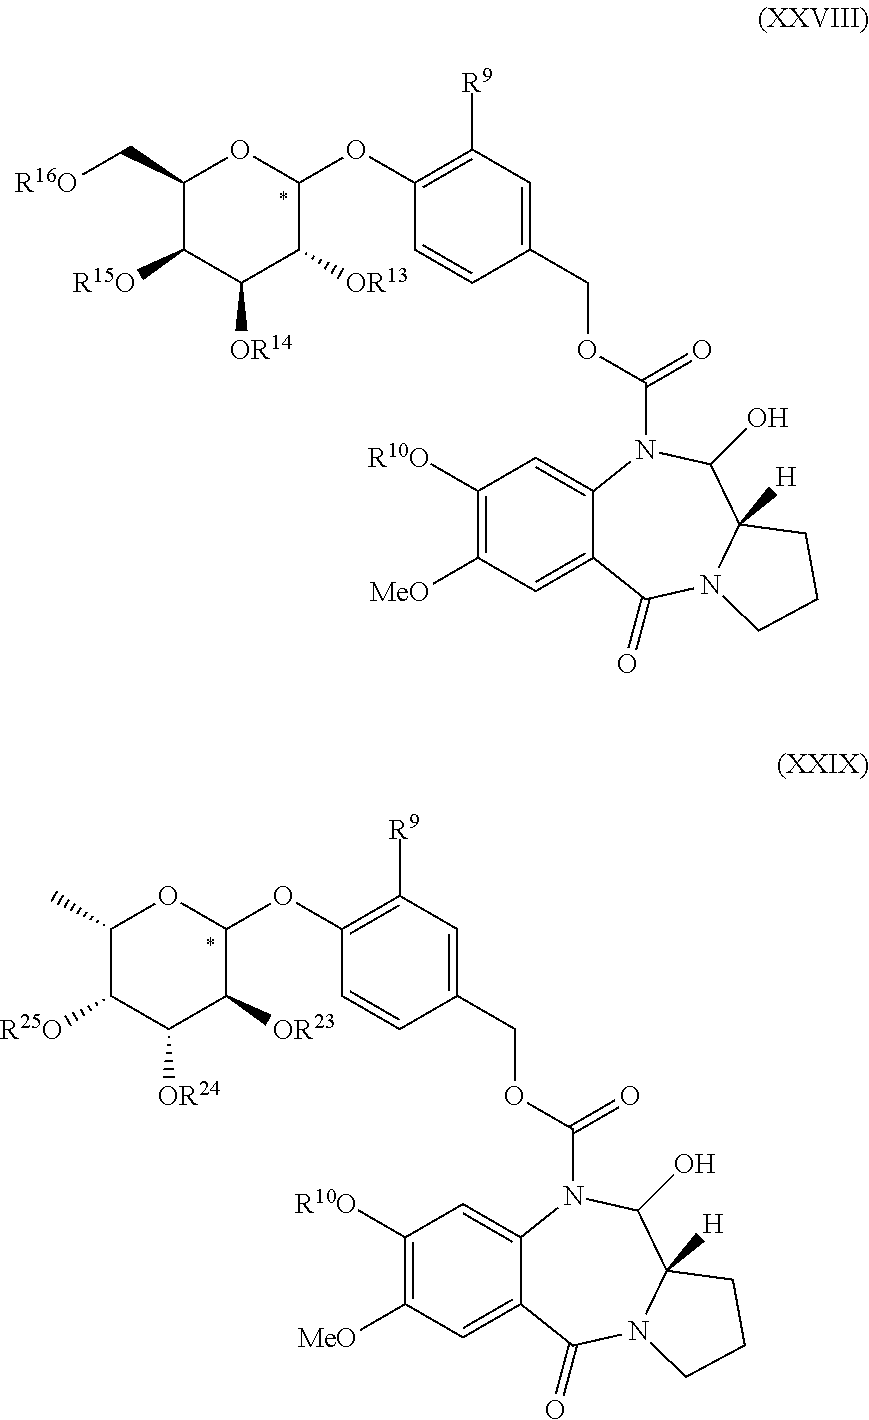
C1(C[R16O])C([R15O])C([OR14])C([OR13])C(OC2=C([R9])C=C(COC(=O)N3C4=CC([R10O])=C([MeO])C=C4C(=O)N4C([H])(C3O)CCC4)C=C2)O1.C1(C)C([R25O])C([OR24])C([OR23])C(OC2=C([R9])C=C(COC(=O)N3C4=CC([R10O])=C([MeO])C=C4C(=O)N4C([H])(C3O)CCC4)C=C2)O1
